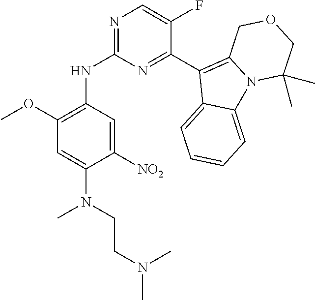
N1=C(NC2=C(OC)C=C(N(CCN(C)C)C)C([NO2])=C2)N=C(C2=C3N(C4=CC=CC=C24)C(C)(C)COC3)C(F)=C1
